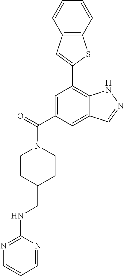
C1=C(C(=O)N2CCC(CNC3=NC=CC=N3)CC2)C=C2C(=C1C1=CC3=C(S1)C=CC=C3)NN=C2
